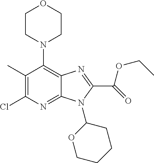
C1CN(C2=C3C(=NC(Cl)=C2C)N(C2OCCCC2)C(C(OCC)=O)=N3)CCO1
